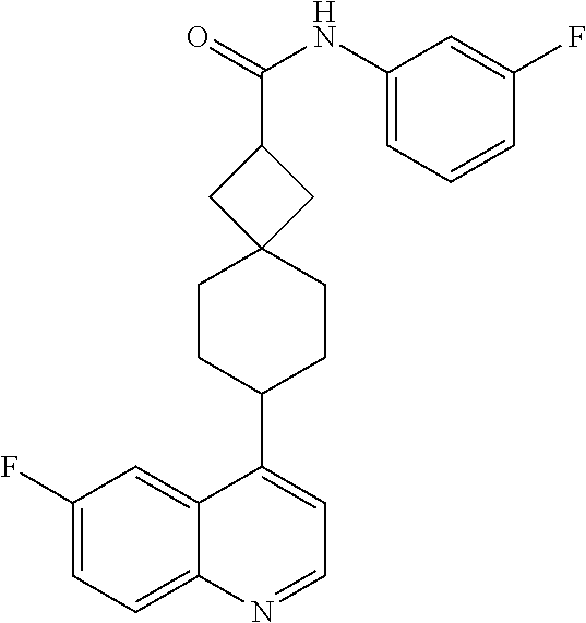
C1=NC2=CC=C(F)C=C2C(C2CCC3(CC2)CC(C(=O)NC2=CC=CC(F)=C2)C3)=C1
